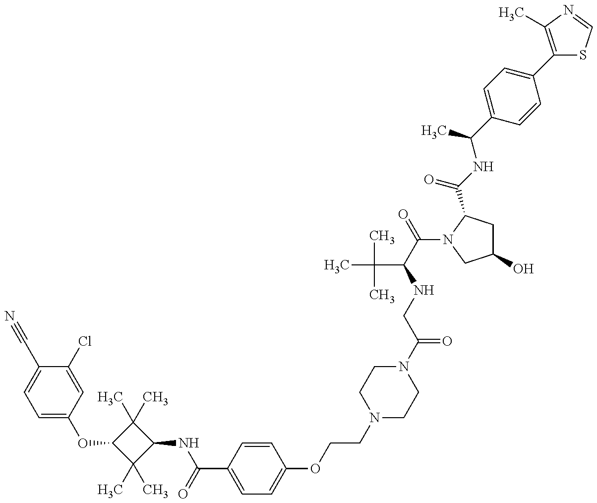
C1=C(OC2C(C)(C)C(NC(=O)C3=CC=C(OCCN4CCN(C(CNC(C(=O)N5C(C(NC(C6=CC=C(C7=C(C)N=CS7)C=C6)C)=O)CC(O)C5)C(C)(C)C)=O)CC4)C=C3)C2(C)C)C=C(Cl)C(C#N)=C1
